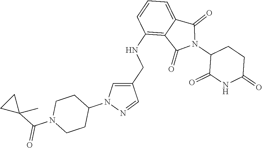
C1(NCC2=CN(C3CCN(C(C4(C)CC4)=O)CC3)N=C2)=C2C(=CC=C1)C(=O)N(C1C(=O)NC(=O)CC1)C2=O
